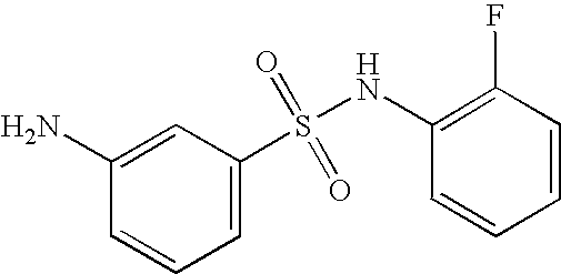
N(S(C1=CC=CC(N)=C1)(=O)=O)C1=C(F)C=CC=C1
